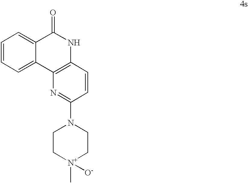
C1=CC=C2C(=C1)C(=O)NC1=C2N=C(N2CC[N+](C)([O-])CC2)C=C1
